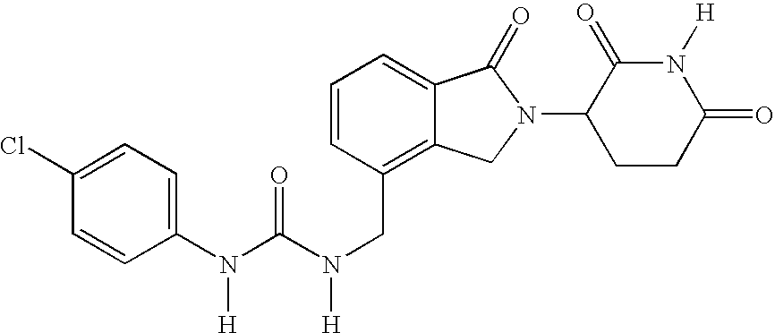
C1=CC(CN(C(=O)N(C2=CC=C(Cl)C=C2)[H])[H])=C2C(=C1)C(=O)N(C1CCC(=O)N([H])C1=O)C2
